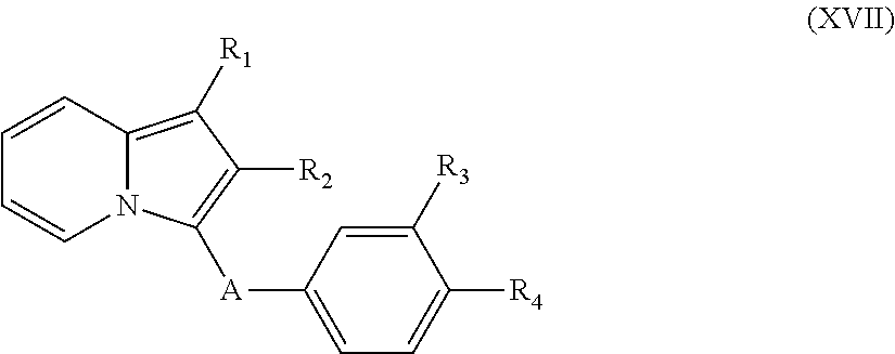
C1=CC2=C([R1])C([R2])=C([A]C3=CC=C([R4])C([R3])=C3)N2C=C1
